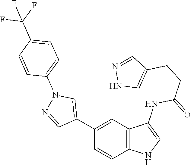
C1(C2=CN(C3=CC=C(C(F)(F)F)C=C3)N=C2)=CC2=C(C=C1)NC=C2NC(=O)CCC1=CNN=C1
